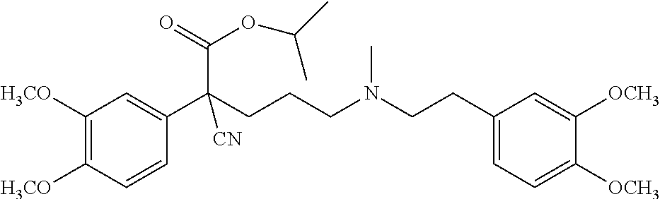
C1([H3CO])=C([H3CO])C=CC(C(CCCN(CCC2=CC=C([OCH3])C([OCH3])=C2)C)(C(=O)OC(C)C)[CN])=C1
